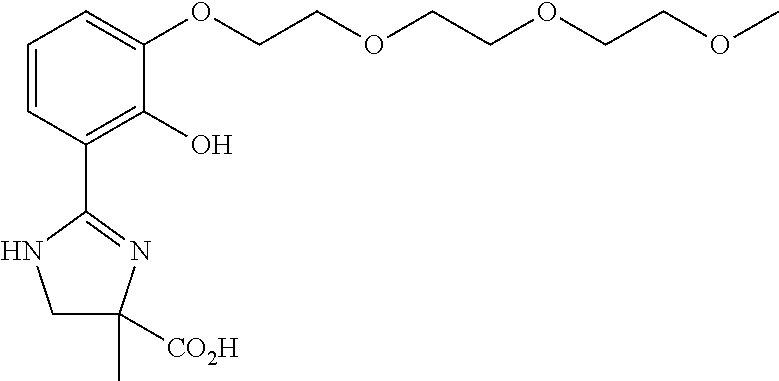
C1=CC(C2=NC(C)([CO2H])CN2)=C(O)C(OCCOCCOCCOC)=C1
